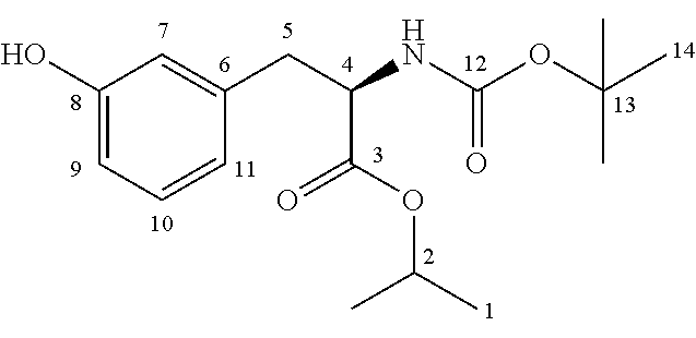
C1(O)=CC=CC(CC(NC(OC(C)(C)C)=O)C(OC(C)C)=O)=C1
